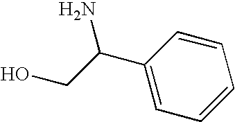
C1=C(C(CO)N)C=CC=C1
